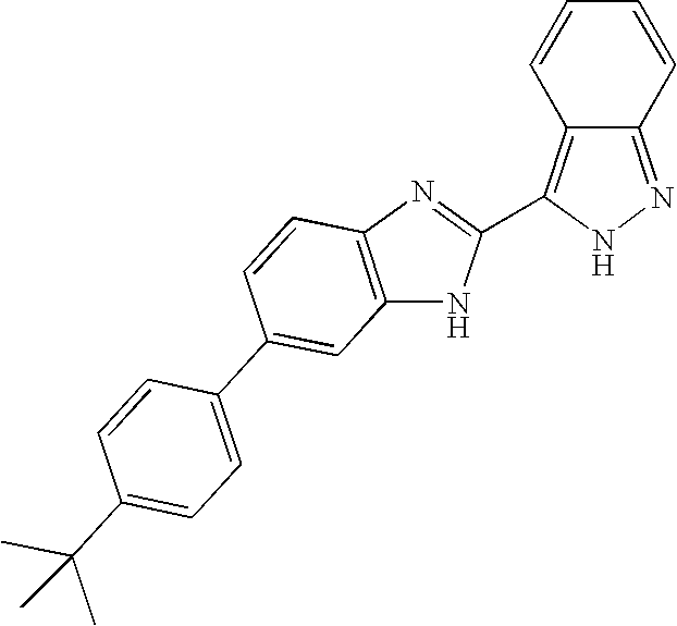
C1=CC2=C(C3=NC4=C(N3)C=C(C3=CC=C(C(C)(C)C)C=C3)C=C4)NN=C2C=C1
